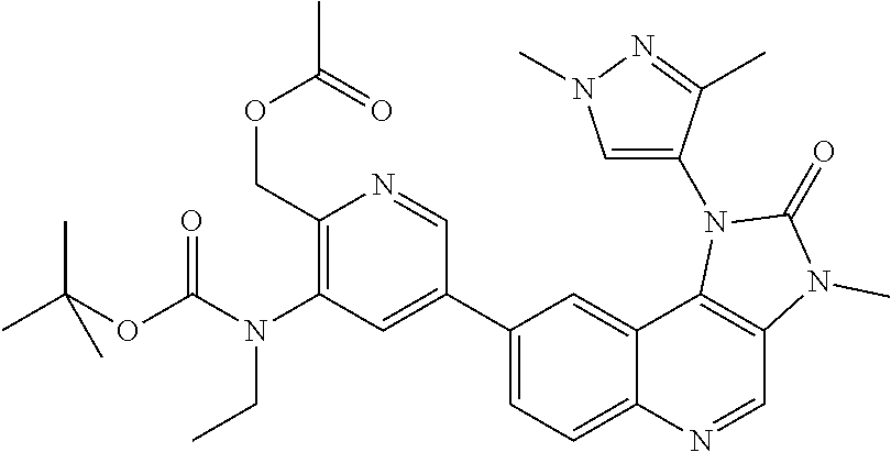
CC(OC(N(C1=C(COC(=O)C)N=CC(C2=CC=C3C(=C2)C2=C(C=N3)N(C)C(=O)N2C2=CN(C)N=C2C)=C1)CC)=O)(C)C
